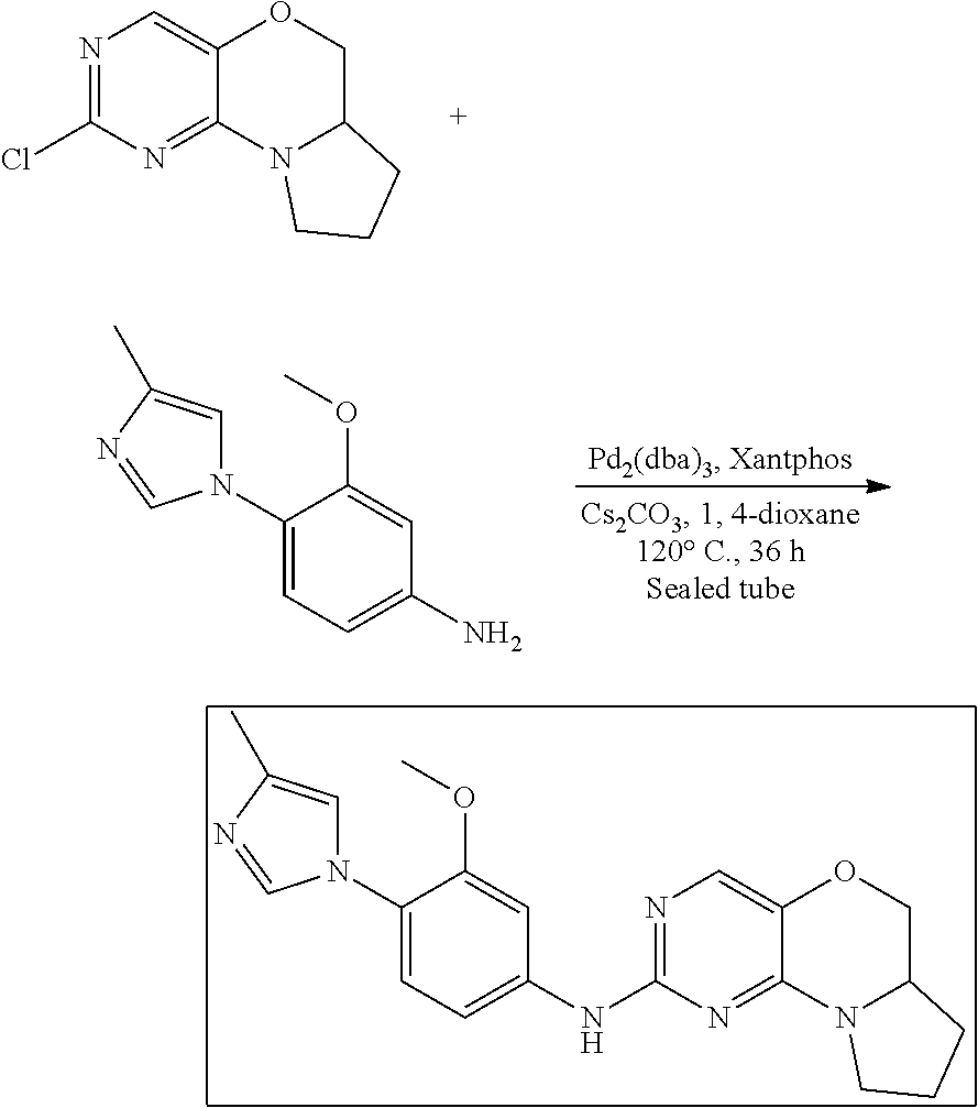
N1=C(Cl)N=C2C(=C1)OCC1N2CCC1.N1(C2=CC=C(N)C=C2OC)C=C(C)N=C1.N1(C2=CC=C(NC3=NC=C4C(=N3)N3C(CO4)CCC3)C=C2OC)C=C(C)N=C1
